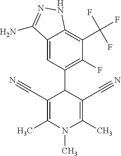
C12=CC(C3C(C#N)=C(C)N(C)C(C)=C3C#N)=C(F)C(C(F)(F)F)=C1NN=C2N
